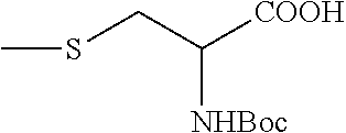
CSCC([COOH])[NHBoc]
